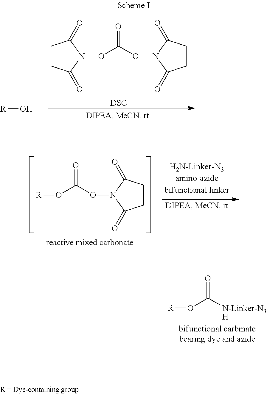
O(C([N-Linker-N3H])=O)[R].C1CC(=O)N(OC(ON2C(=O)CCC2=O)=O)C1=O.[DSC].[R]O.O(C(ON1C(=O)CCC1=O)=O)[R]
